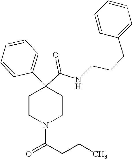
N(C(C1(C2=CC=CC=C2)CCN(C(=O)CCC)CC1)=O)CCCC1=CC=CC=C1
